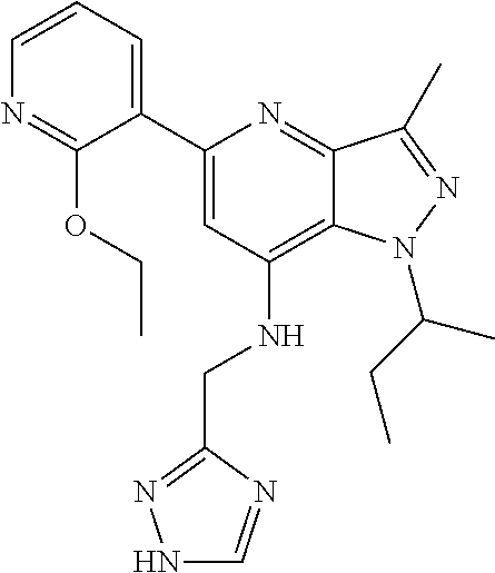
C1(C2=CC(NCC3=NNC=N3)=C3C(=N2)C(C)=NN3C(CC)C)=CC=CN=C1OCC
